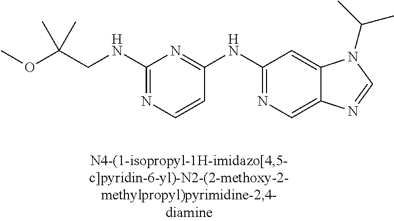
C1=CC(NC2=NC=C3C(=C2)N(C(C)C)C=N3)=NC(NCC(OC)(C)C)=N1
